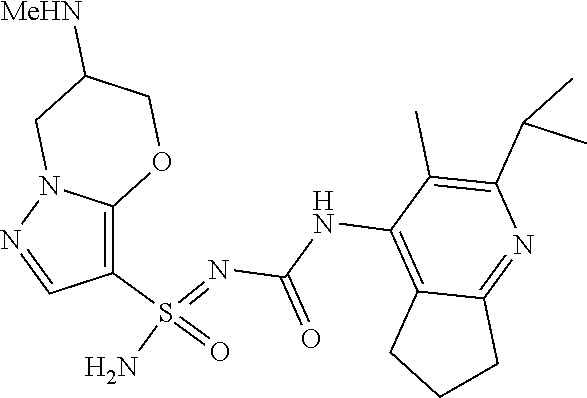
C(NC1=C2C(=NC(C(C)C)=C1C)CCC2)(N=S(N)(=O)C1=C2N(N=C1)CC([MeHN])CO2)=O
